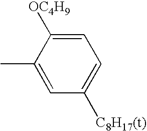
C1=C(C)C([OC4H9])=CC=C1[C8H17(t)]
